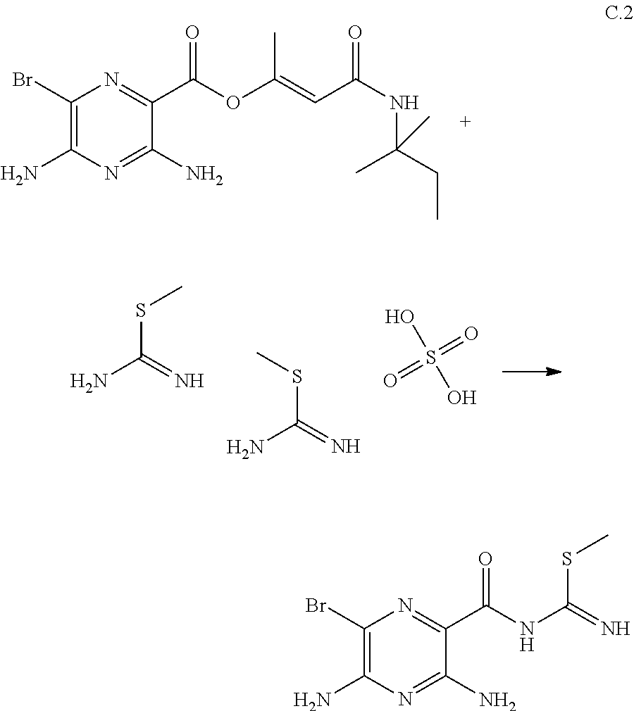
NC(=N)SC.NC(=N)SC.O=S(=O)(O)O.C1(Br)=C(N)N=C(N)C(C(OC(=CC(NC(C)(CC)C)=O)C)=O)=N1.C1(Br)=C(N)N=C(N)C(C(NC(=N)SC)=O)=N1
